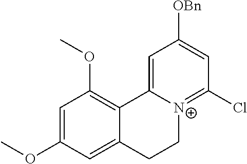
C1=C(OC)C=C2C(=C1OC)C1=CC([OBn])=CC(Cl)=[N+]1CC2
